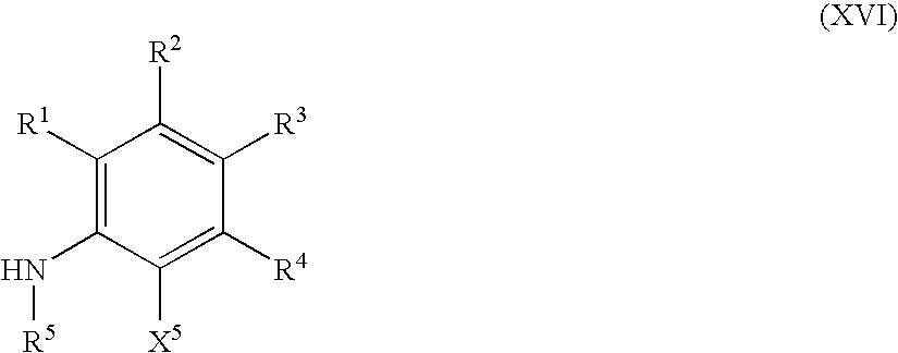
C1([R1])=C(N[R5])C([X5])=C([R4])C([R3])=C1[R2]
